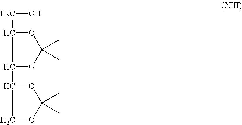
C(O)C1OC(C)(C)OC1C1OC(C)(C)OC1
